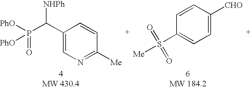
C1(C([NHPh])P([PhO])(=O)[PhO])=CN=C([Me])C=C1.C1=CC(S([Me])(=O)=O)=CC=C1[CHO]
